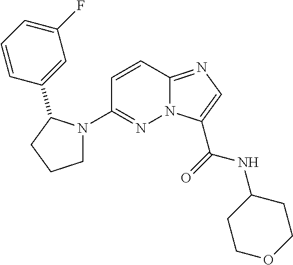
N12C(=NC=C1C(=O)NC1CCOCC1)C=CC(N1CCCC1C1=CC(F)=CC=C1)=N2
